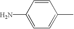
C1=CC(N)=CC=C1C
